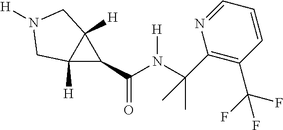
C12([H])C(C(=O)N([H])C(C)(C)C3=C(C(F)(F)F)C=CC=N3)C1([H])CN([H])C2
